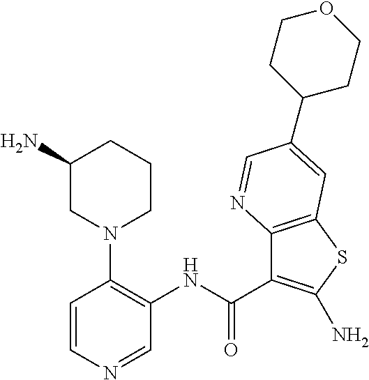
C12=C(SC(N)=C1C(NC1=C(N3CCCC(N)C3)C=CN=C1)=O)C=C(C1CCOCC1)C=N2
